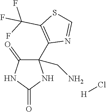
C1(CN)(C2=C(C(F)(F)F)SC=N2)C(=O)NC(=O)N1.Cl[H]
